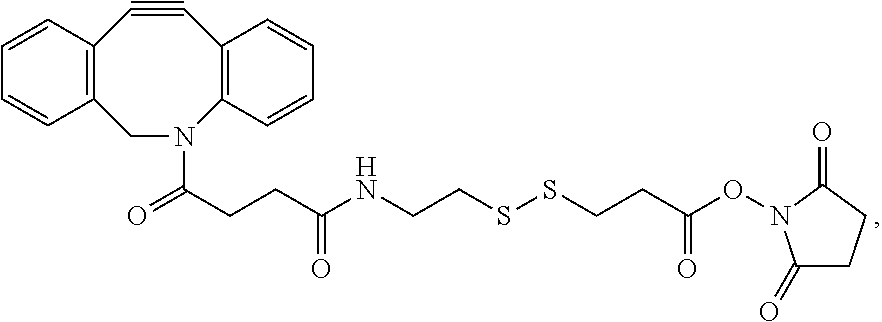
C12=C(C=CC=C1)C#CC1=C(N(C(CCC(NCCSSCCC(ON3C(=O)CCC3=O)=O)=O)=O)C2)C=CC=C1
